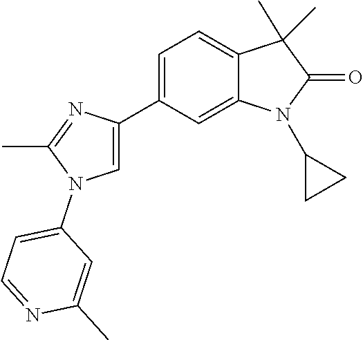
C1(C2=CN(C3=CC=NC(C)=C3)C(C)=N2)=CC=C2C(=C1)N(C1CC1)C(=O)C2(C)C
